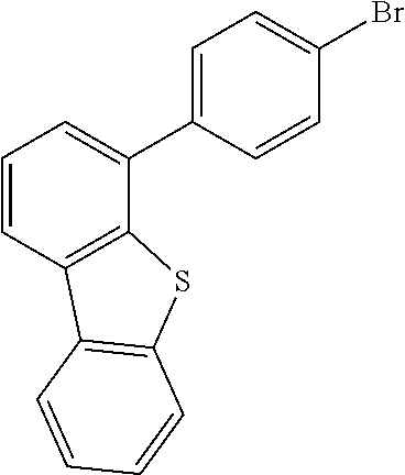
C1=CC2=C(C(C3=CC=C(Br)C=C3)=C1)SC1=C2C=CC=C1
